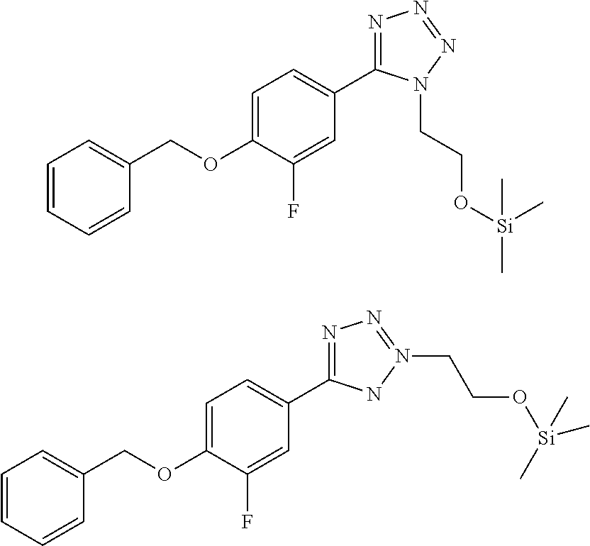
C1=C(OCC2=CC=CC=C2)C(F)=CC(C2=NN=NN2CCO[Si](C)(C)C)=C1.C1=C(OCC2=CC=CC=C2)C(F)=CC(C2=NN=N(CCO[Si](C)(C)C)N2)=C1
